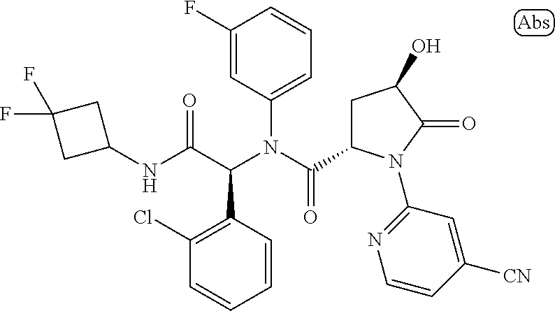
C1=CC(C(C(NC2CC(F)(F)C2)=O)N(C(=O)C2CC(O)C(=O)N2C2=NC=CC([CN])=C2)C2=CC=CC(F)=C2)=C(Cl)C=C1
